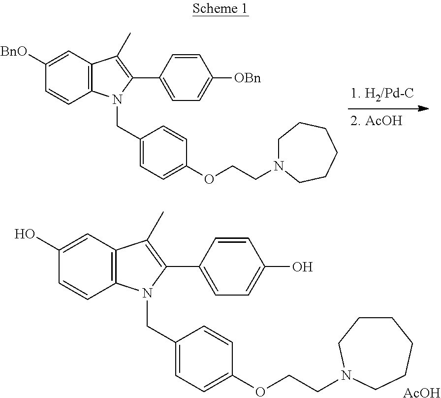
C12=C(N(CC3=CC=C(OCCN4CCCCCC4)C=C3)C(C3=CC=C([OBn])C=C3)=C1C)C=CC([BnO])=C2.C12=C(N(CC3=CC=C(OCCN4CCCCCC4)C=C3)C(C3=CC=C(O)C=C3)=C1C)C=CC(O)=C2.[AcOH]
